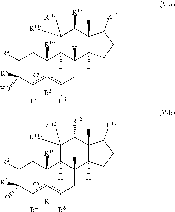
[R11b]C1([R11a])C2([H])C3([R19])CC([R2])C([R3])(O)c([R4])c3([R5])c([R6])CC2([H])C2([H])C(C)(C1[R12])C([R17])CC2.[C5].[R11b]C1([R11a])C2([H])C3([R19])CC([R2])C([R3])(O)c([R4])c3([R5])c([R6])CC2([H])C2([H])C(C)(C1[R12])C([R17])CC2.[C5]
